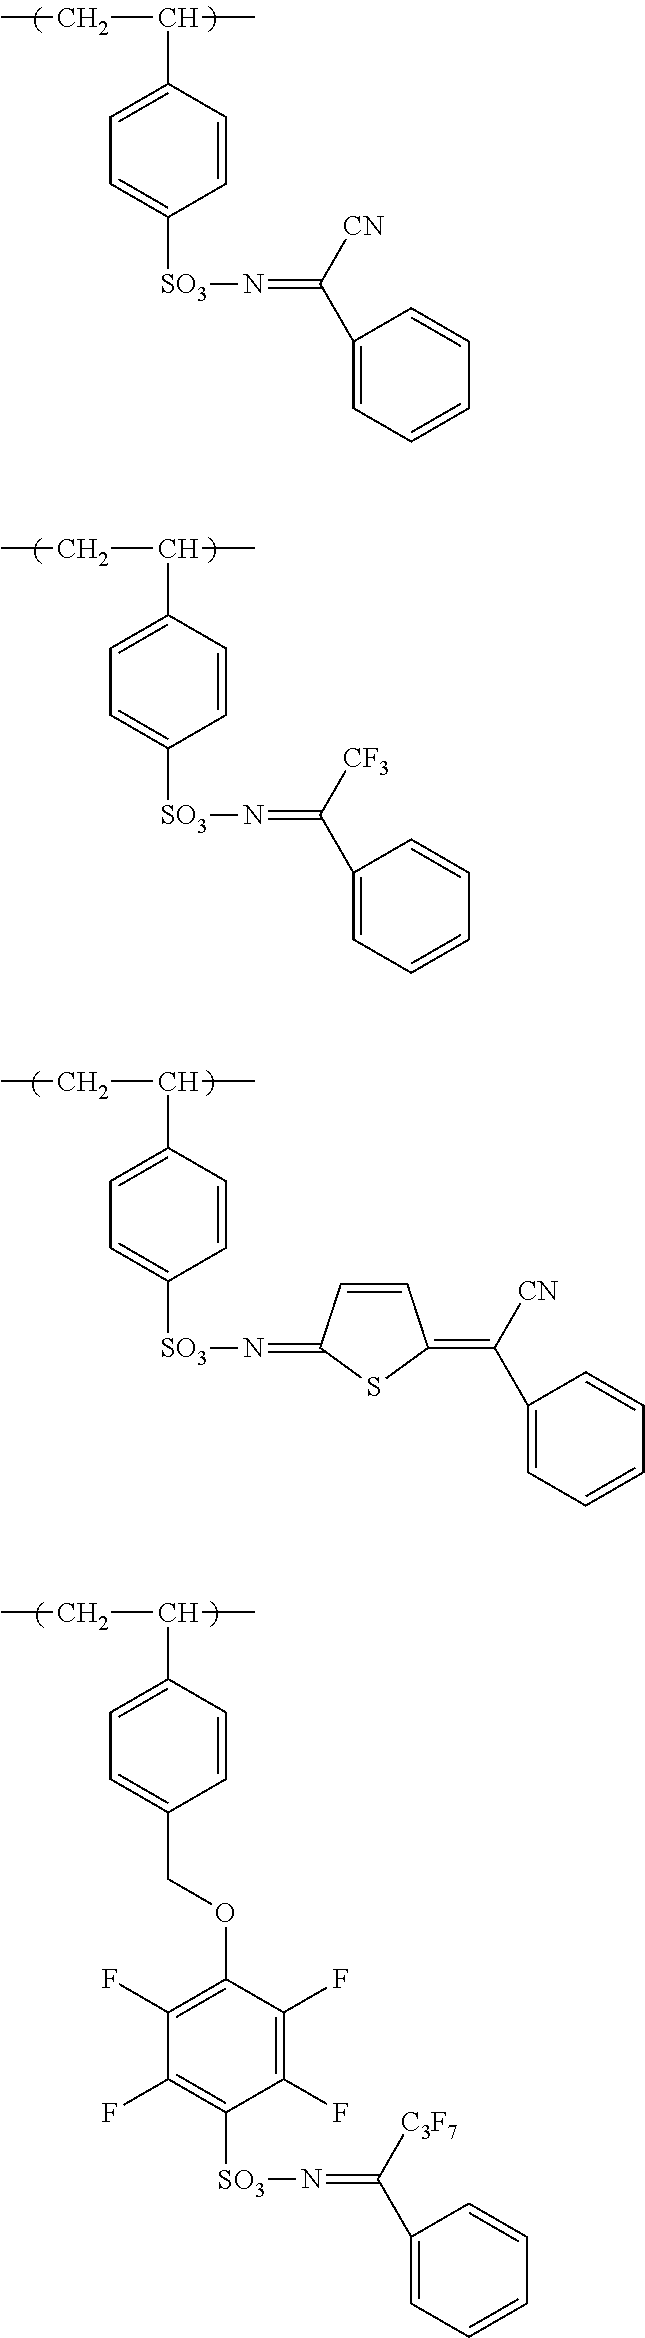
C1=C(C(CC)C)C=CC([SO3]N=C([CF3])C2=CC=CC=C2)=C1.C1=C(C(CC)C)C=CC(COC2=C(F)C(F)=C([SO3]N=C([C3F7])C3=CC=CC=C3)C(F)=C2F)=C1.C1=C(C(CC)C)C=CC([SO3]N=C([CN])C2=CC=CC=C2)=C1.C1=C(C(CC)C)C=CC([SO3]N=C2C=CC(=C([CN])C3=CC=CC=C3)S2)=C1
